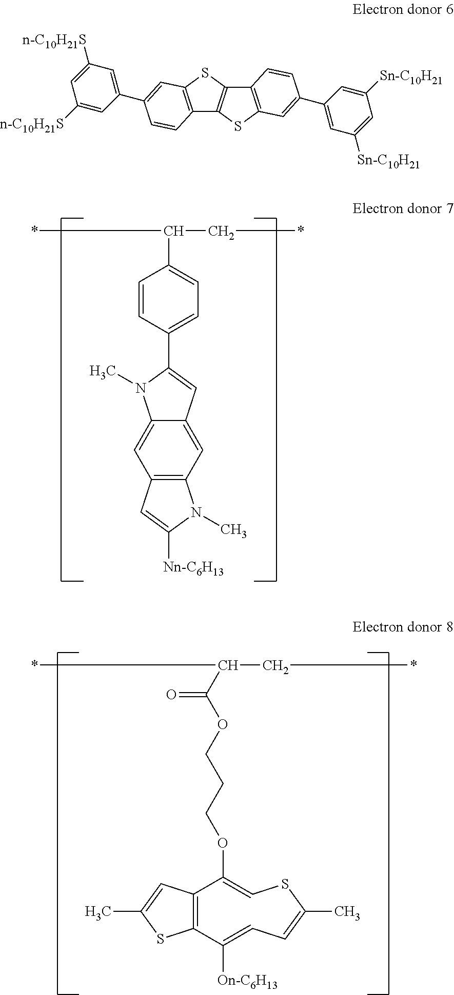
C12=C(C=C3C(=C1)N(C)C(C1=CC=C(C(C*)*)C=C1)=C3)N(C)C([Nn-C6H13])=C2.C12=C(C([On-C6H13])=CC=C(C)SC=C1OCCCOC(=O)C(C*)*)SC(C)=C2.C12=C(SC3=C1SC1=C3C=CC(C3=CC([Sn-C10H21])=CC([Sn-C10H21])=C3)=C1)C=C(C1=CC([n-C10H21S])=CC([n-C10H21S])=C1)C=C2
